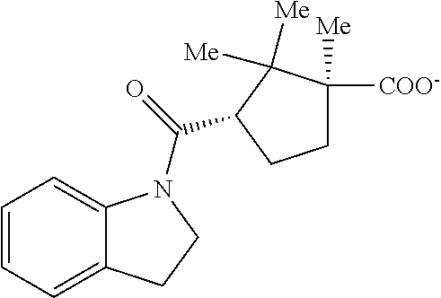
C1=CC=C2C(=C1)N(C(=O)C1C([Me])([Me])C([Me])([COO-])CC1)CC2
